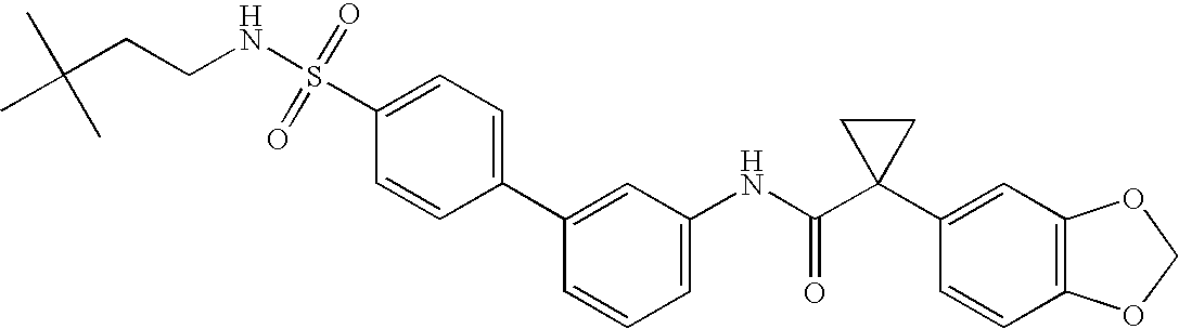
C1(NC(C2(C3=CC4=C(C=C3)OCO4)CC2)=O)=CC=CC(C2=CC=C(S(NCCC(C)(C)C)(=O)=O)C=C2)=C1
